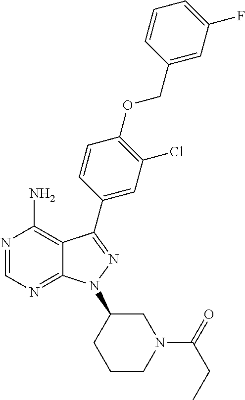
N1=CN=C2C(=C1N)C(C1=CC(Cl)=C(OCC3=CC(F)=CC=C3)C=C1)=NN2C1CCCN(C(CC)=O)C1
